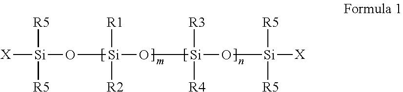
[X][Si](O[Si](O[Si](O[Si]([X])([R5])[R5])([R3])[R4])([R1])[R2])([R5])[R5]
